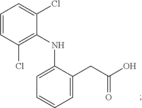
C1=C(NC2=C(Cl)C=CC=C2Cl)C(CC(O)=O)=CC=C1
